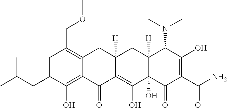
C1=C(CC(C)C)C(O)=C2C(=C1COC)CC1([H])C(=C(O)C3(O)C([H])(C1)C(N(C)C)C(O)=C(C(N)=O)C3=O)C2=O
